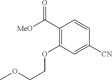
C1(C(=O)[MeO])=C(OCCOC)C=C([CN])C=C1
